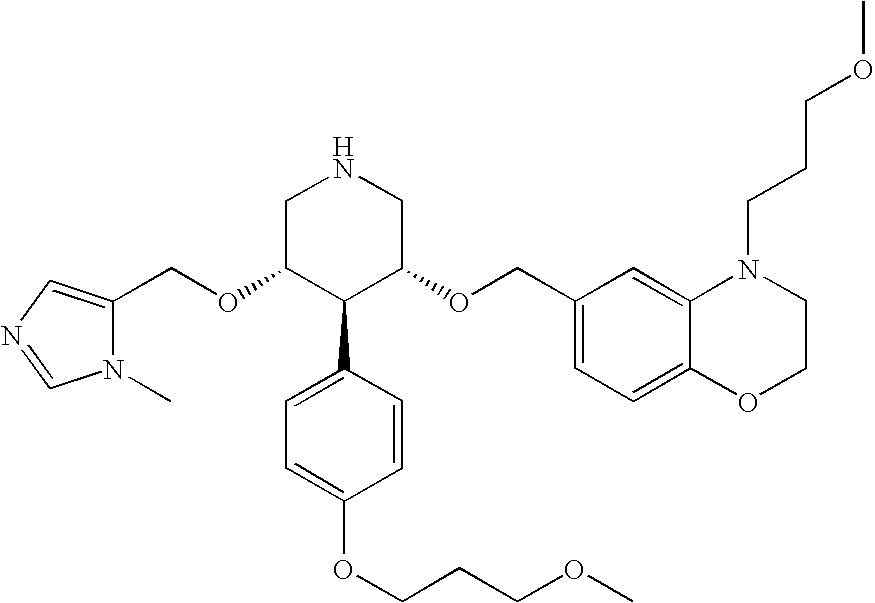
C(OC1C(C2=CC=C(OCCCOC)C=C2)C(OCC2=CC=C3C(=C2)N(CCCOC)CCO3)CNC1)C1=CN=CN1C
